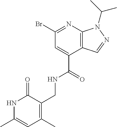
BrC1=NC2=C(C(C(=O)NCC3=C(C)C=C(C)NC3=O)=C1)C=NN2C(C)C
